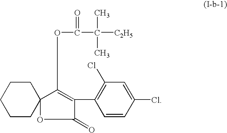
C1CC2(CCC1)C(OC(C([C2H5])(C)C)=O)=C(C1=C(Cl)C=C(Cl)C=C1)C(=O)O2
